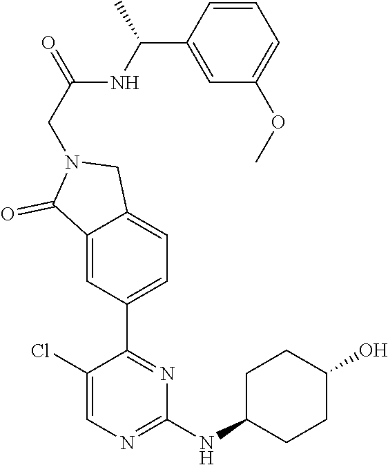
C1(NC2CCC(O)CC2)=NC=C(Cl)C(C2=CC=C3C(=C2)C(=O)N(CC(NC(C2=CC(OC)=CC=C2)C)=O)C3)=N1
